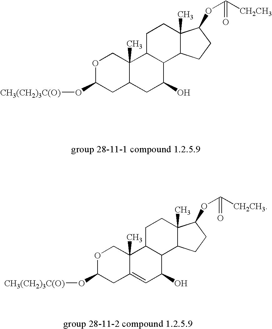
O1C(O[CH3(CH2)3C(O)])CC2C(C)(C1)C1C(C(O)C2)C2C(C)(CC1)C(OC([CH2CH3])=O)CC2.O1C(O[CH3(CH2)3C(O)])CC2=CC(O)C3C(C2(C)C1)CCC1(C)C3CCC1OC([CH2CH3])=O
